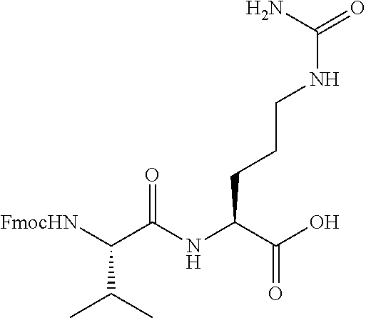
C(NCCCC(NC(C([FmocHN])C(C)C)=O)C(O)=O)(N)=O
